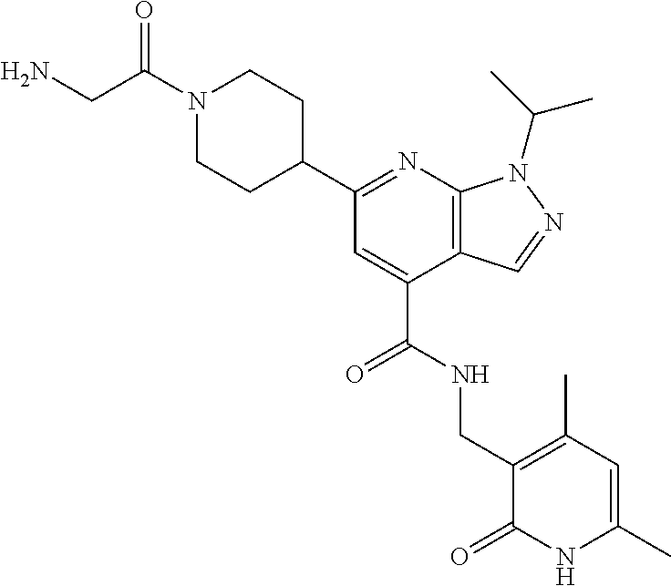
N1=C(C2CCN(C(=O)CN)CC2)C=C(C(NCC2=C(C)C=C(C)NC2=O)=O)C2=C1N(C(C)C)N=C2
